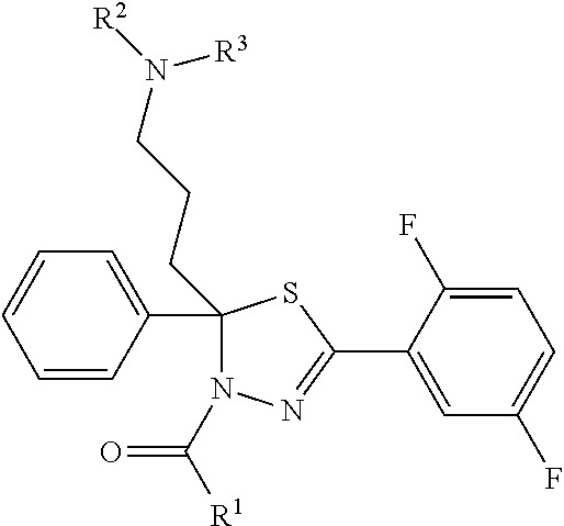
C1=C(C2(CCCN([R3])[R2])N(C([R1])=O)N=C(C3=CC(F)=CC=C3F)S2)C=CC=C1
